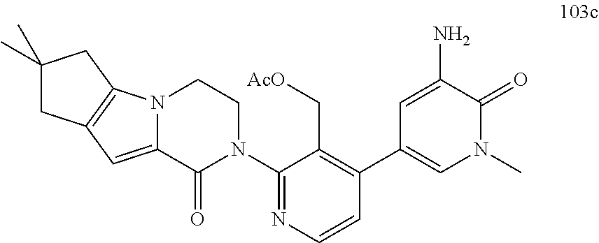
NC1=CC(C2=C(C[AcO])C(N3CCN4C(=CC5=C4CC(C)(C)C5)C3=O)=NC=C2)=CN(C)C1=O
